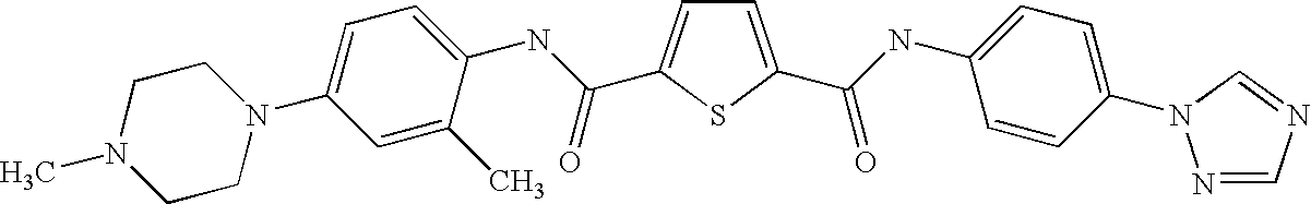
C1=C(C(=O)NC2=CC=C(N3N=CN=C3)C=C2)SC(C(NC2=CC=C(N3CCN(C)CC3)C=C2C)=O)=C1
